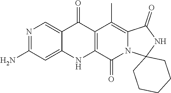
N1=C(N)C=C2C(=C1)C(=O)C1=C(N2)C(=O)N2C(=C1C)C(=O)NC21CCCCC1
